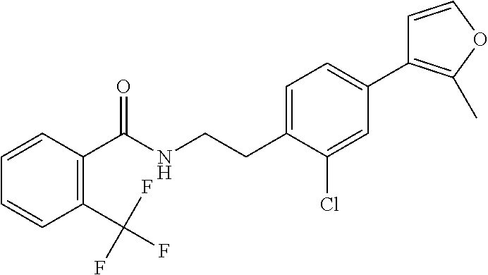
C(CNC(=O)C1=C(C(F)(F)F)C=CC=C1)C1=CC=C(C2=C(C)OC=C2)C=C1Cl
